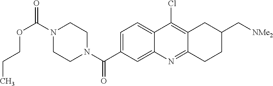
N1(C(OCCC)=O)CCN(C(=O)C2=CC=C3C(=C2)N=C2C(=C3Cl)CC(C[NMe2])CC2)CC1
